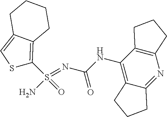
C(NC1=C2C(=NC3=C1CCC3)CCC2)(N=S(N)(=O)C1=C2C(=CS1)CCCC2)=O
